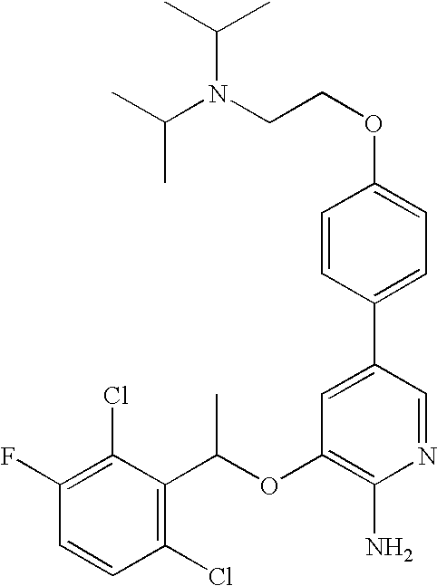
C1=CC(Cl)=C(C(OC2=C(N)N=CC(C3=CC=C(OCCN(C(C)C)C(C)C)C=C3)=C2)C)C(Cl)=C1F
